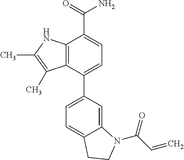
C12=C(C(C3=CC=C4C(=C3)N(C(C=C)=O)CC4)=CC=C1C(=O)N)C(C)=C(C)N2
